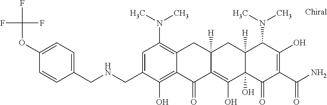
C12([H])C(O)(C(=O)C(C(N)=O)=C(O)C1N(C)C)C(O)=C1C([H])(C2)CC2=C(N(C)C)C=C(CNCC3=CC=C(OC(F)(F)F)C=C3)C(O)=C2C1=O
